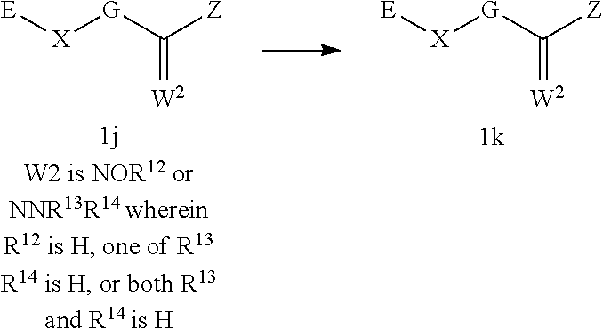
[E][X][G]C([Z])=[W2].[E][X][G]C([Z])=[W2]
